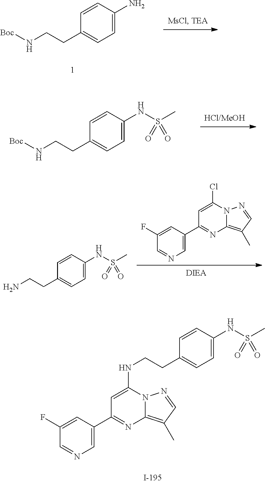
C1=C(NS(C)(=O)=O)C=CC(CCN[Boc])=C1.C1=C(NS(C)(=O)=O)C=CC(CCN)=C1.C1=C(C2=NC3=C(C)C=NN3C(Cl)=C2)C=C(F)C=N1.C1=C(NS(C)(=O)=O)C=CC(CCNC2=CC(C3=CN=CC(F)=C3)=NC3=C(C)C=NN23)=C1.C1=C(N)C=CC(CCN[Boc])=C1
